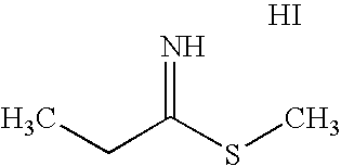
CCC(SC)=N.I
